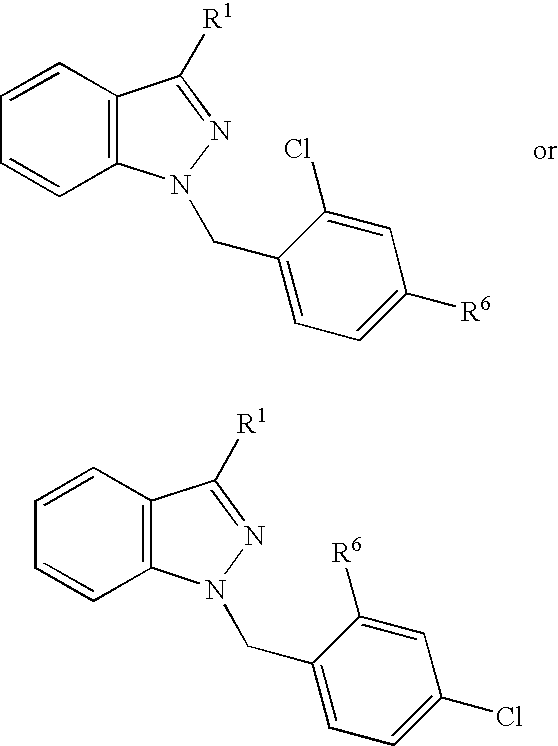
C12=C(N(CC3=CC=C(Cl)C=C3[R6])N=C1[R1])C=CC=C2.C12=C(N(CC3=CC=C([R6])C=C3Cl)N=C1[R1])C=CC=C2
